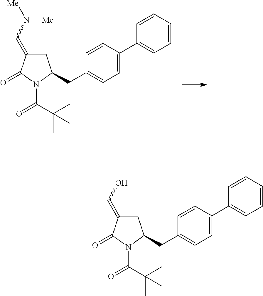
C1C(=CN([Me])[Me])C(=O)N(C(C(C)(C)C)=O)C1CC1=CC=C(C2=CC=CC=C2)C=C1.C1C(=CO)C(=O)N(C(C(C)(C)C)=O)C1CC1=CC=C(C2=CC=CC=C2)C=C1
